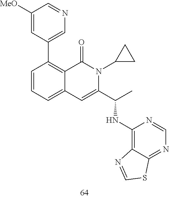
C1([MeO])=CC(C2=C3C(=CC=C2)C=C(C(NC2=C4C(=NC=N2)SC=N4)C)N(C2CC2)C3=O)=CN=C1
